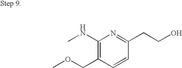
CNC1=C(COC)C=CC(CCO)=N1
